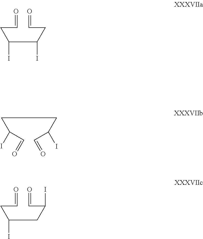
O=CCC(C(CC=O)I)I.C(C(C=O)I)CC(C=O)I.O=CCC(CC(C=O)I)I
